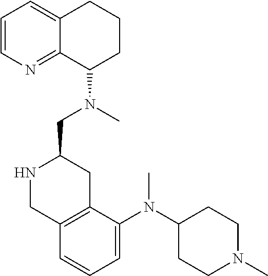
C1=CN=C2C(=C1)CCCC2N(C)CC1NCC2=C(C1)C(N(C1CCN(C)CC1)C)=CC=C2
